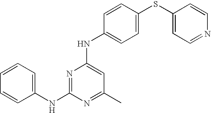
C1=C(SC2=CC=NC=C2)C=CC(NC2=CC(C)=NC(NC3=CC=CC=C3)=N2)=C1
